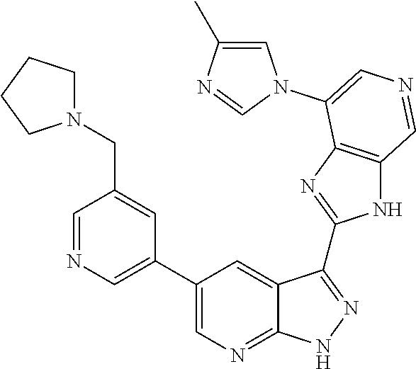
C1=NC=C(C2=CN=C3C(=C2)C(C2=NC4=C(N2)C=NC=C4N2C=C(C)N=C2)=NN3)C=C1CN1CCCC1
